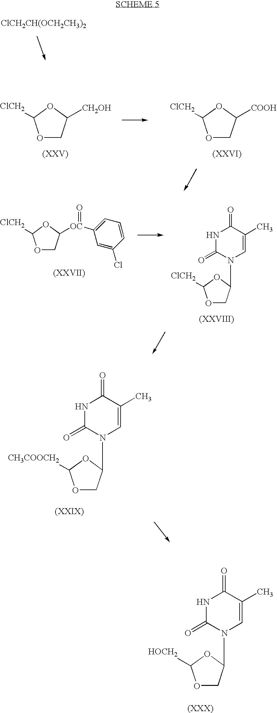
[ClCH2CH(OCH2CH3)2].O1CC([COOH])OC1[ClCH2].O1CC([CH2OH])OC1[ClCH2].[OC](=O)(C1=CC=CC(Cl)=C1)C1COC([ClCH2])O1.N1(C2COC([ClCH2])O2)C=C(C)C(=O)NC1=O.O1CC(N2C=C(C)C(=O)NC2=O)OC1[CH3COOCH2].N1(C2COC([HOCH2])O2)C=C(C)C(=O)NC1=O
